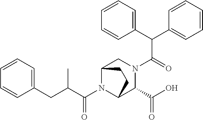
C1=CC=CC=C1CC(C(N1C2C(C(O)=O)N(C(C(C3=CC=CC=C3)C3=CC=CC=C3)=O)CC1CC2)=O)C
